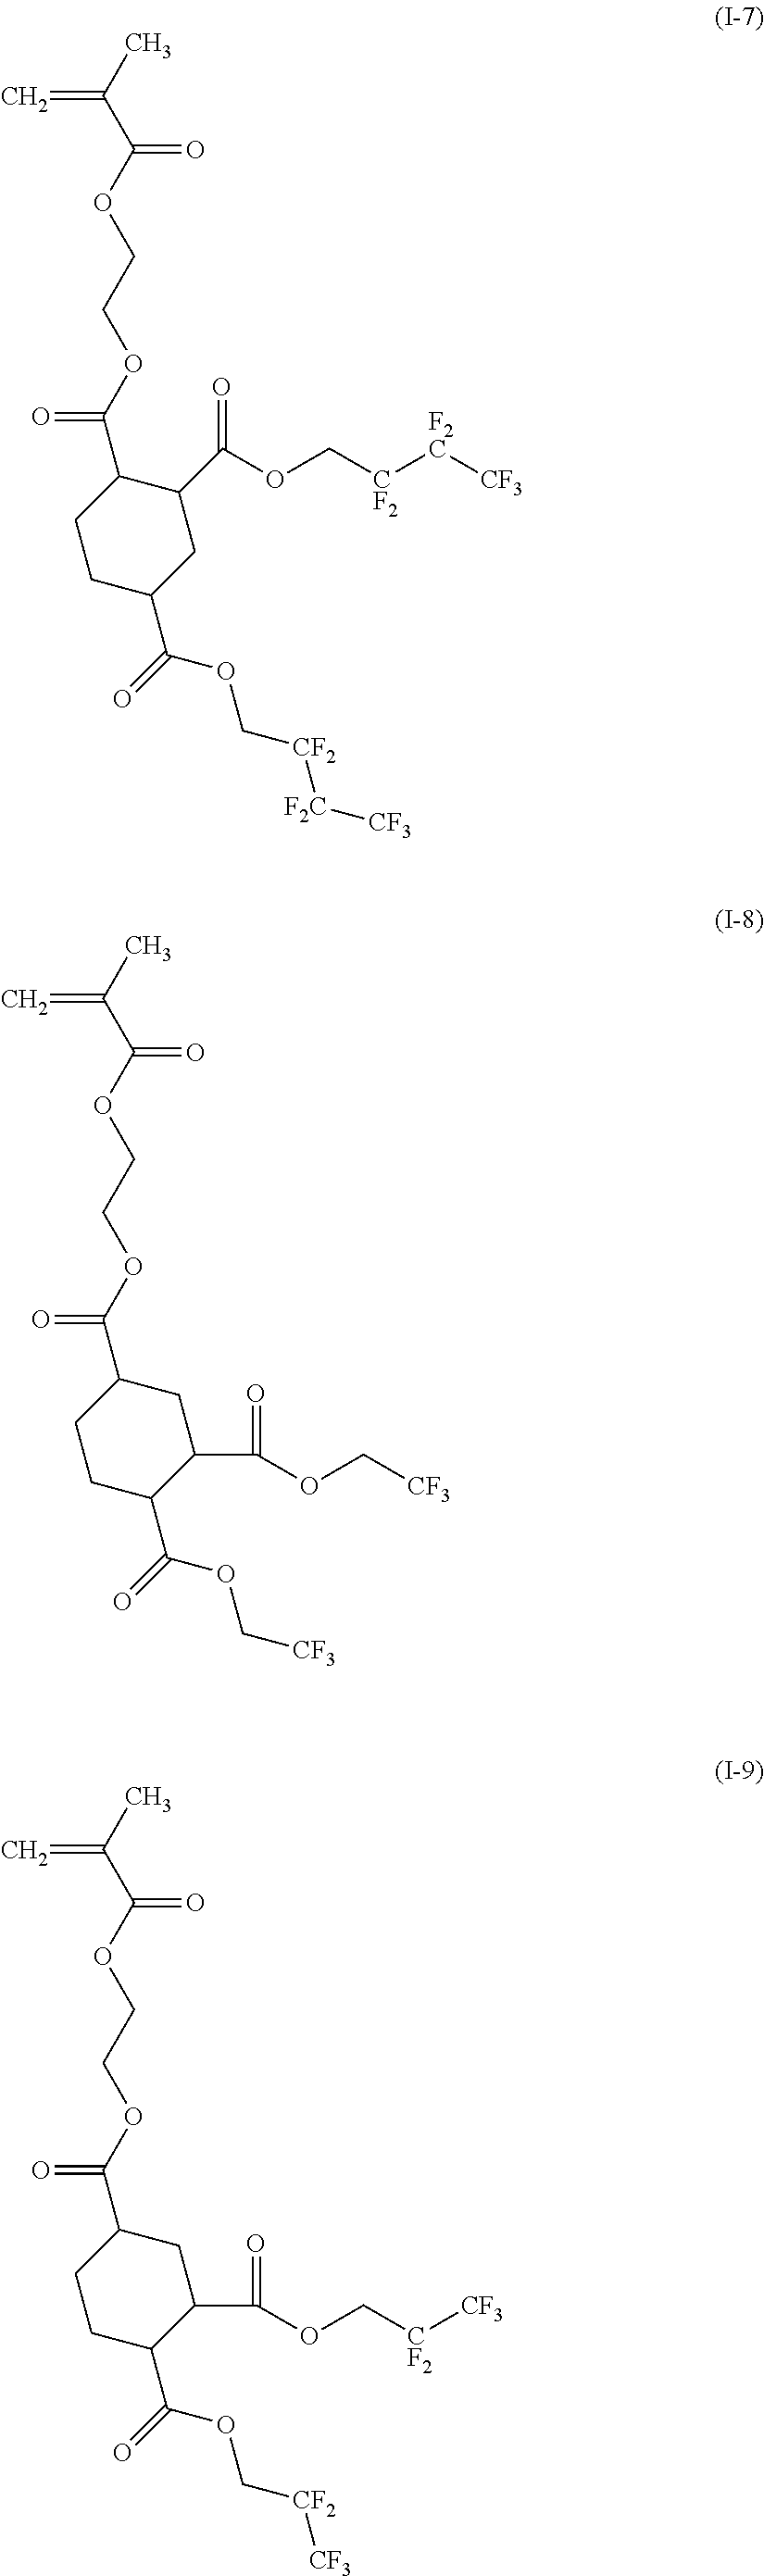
C1CC(C(=O)OC[CF2][F2C][CF3])CC(C(OC[CF2][F2C][CF3])=O)C1C(=O)OCCOC(C(C)=C)=O.C1CC(C(=O)OC[CF3])C(C(OC[CF3])=O)CC1C(=O)OCCOC(C(C)=C)=O.C1CC(C(=O)OC[CF2][CF3])C(C(OC[CF2][CF3])=O)CC1C(=O)OCCOC(C(C)=C)=O
